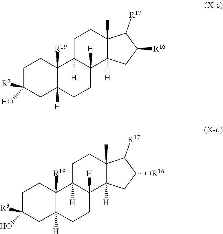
C1([R3])(O)CC2([H])C([R19])(CC1)C1([H])CCC3(C)C([R17])C([R16])CC3([H])C1([H])CC2.C1([R3])(O)CC2([H])C([R19])(CC1)C1([H])CCC3(C)C([R17])C([R16])CC3([H])C1([H])CC2
